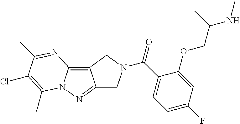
C12=C3N(N=C1CN(C(C1=CC=C(F)C=C1OCC(NC)C)=O)C2)C(C)=C(Cl)C(C)=N3
